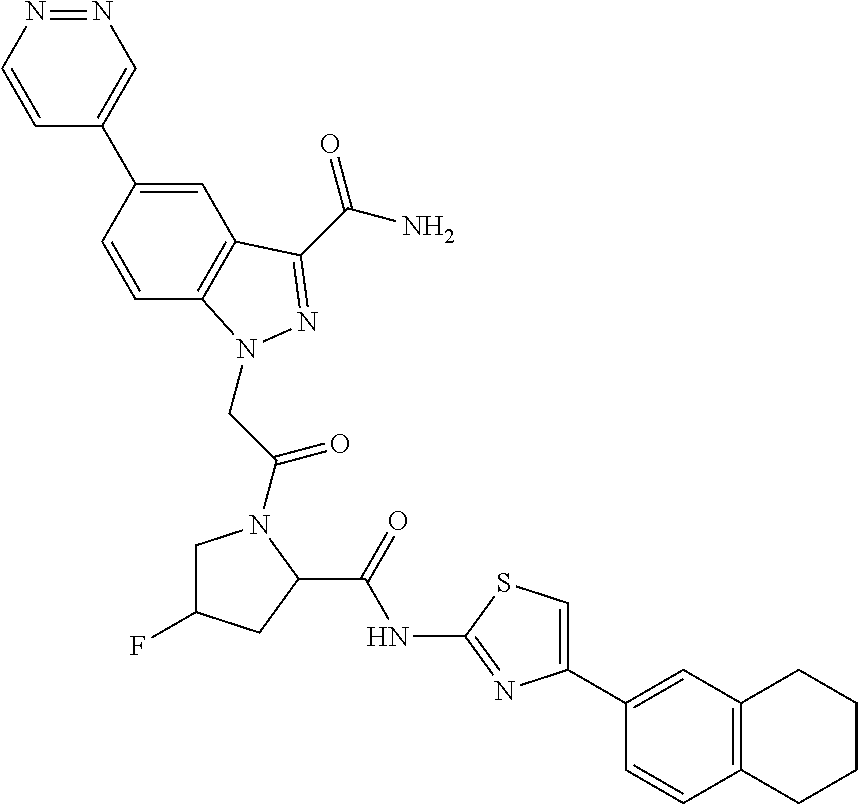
C1=CN=NC=C1C1=CC2=C(C=C1)N(CC(=O)N1CC(F)CC1C(NC1=NC(C3=CC4=C(C=C3)CCCC4)=CS1)=O)N=C2C(N)=O
